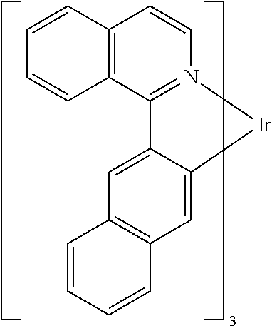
C12=C(C3=N(C=C1)[Ir]C1=CC4=C(C=C31)C=CC=C4)C=CC=C2
